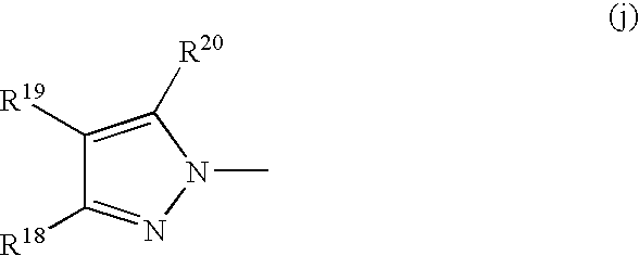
C1([R19])=C([R20])N(C)N=C1[R18]
